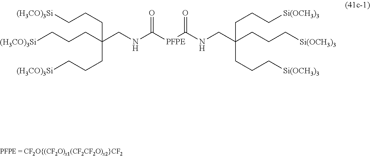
C(CCC(CCC[(H3CO)3Si])(CCC[(H3CO)3Si])CNC([PFPE]C(NCC(CCC[Si(OCH3)3])(CCC[Si(OCH3)3])CCC[Si(OCH3)3])=O)=O)[(H3CO)3Si]
